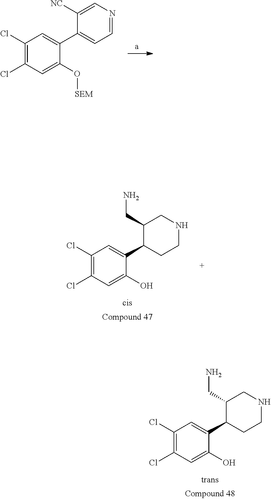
C1(Cl)=C(Cl)C=C(O[SEM])C(C2=CC=NC=C2[NC])=C1.C1(Cl)=C(Cl)C=C(O)C(C2CCNCC2CN)=C1.C1(Cl)=C(Cl)C=C(O)C(C2CCNCC2CN)=C1
